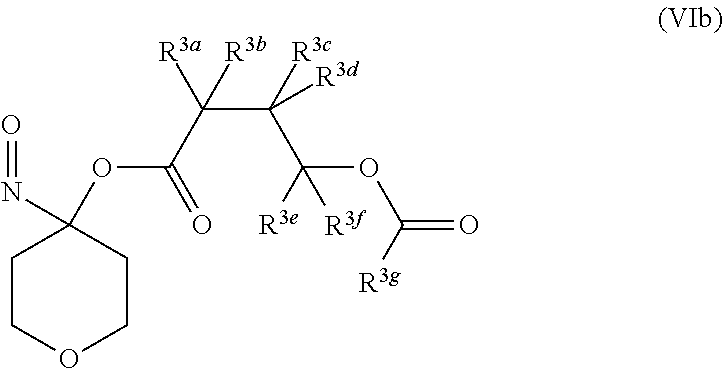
C1COCCC1(N=O)OC(C([R3a])(C([R3c])(C([R3e])(OC(=O)[R3g])[R3f])[R3d])[R3b])=O
